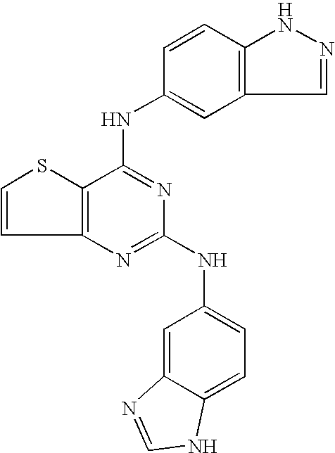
C12=C(C(NC3=CC4=C(C=C3)NN=C4)=NC(NC3=CC=C4C(=C3)N=CN4)=N1)SC=C2
